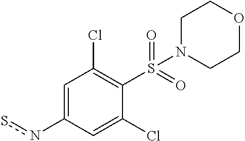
C1(ns)=CC(Cl)=C(S(N2CCOCC2)(=O)=O)C(Cl)=C1
